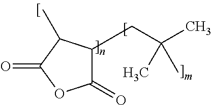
C1(=O)C(CC(C)(C)C)C(C)C(=O)O1
